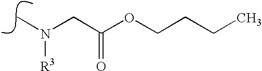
N(C)(CC(OCCCC)=O)[R3]
